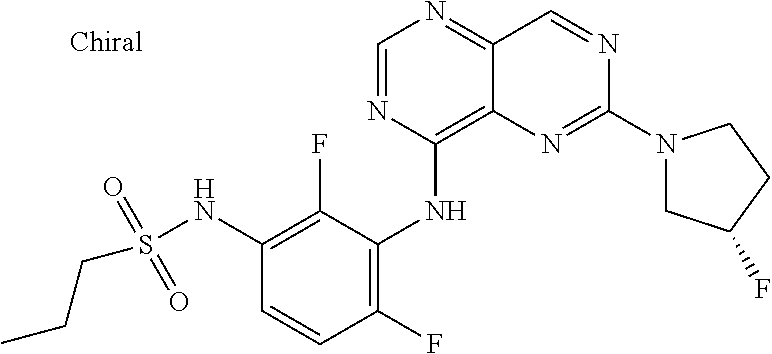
C1=NC(NC2=C(F)C=CC(NS(CCC)(=O)=O)=C2F)=C2C(=N1)C=NC(N1CC(F)CC1)=N2
